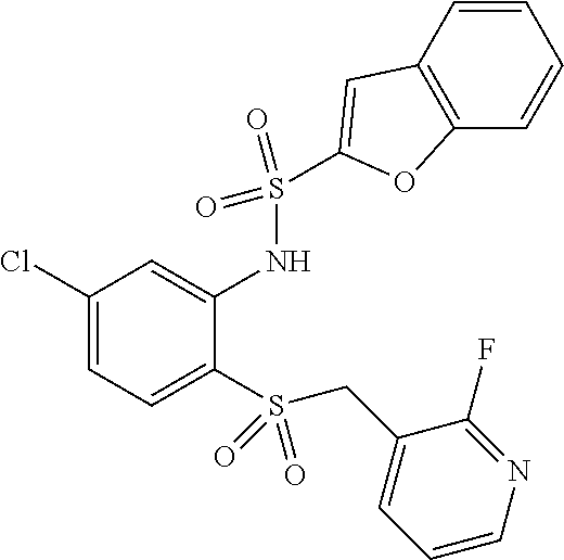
C1(Cl)=CC=C(S(CC2=CC=CN=C2F)(=O)=O)C(NS(=O)(=O)C2=CC3=C(C=CC=C3)O2)=C1
